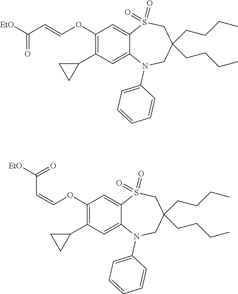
[EtO]C(=O)C=COC1=C(C2CC2)C=C2C(=C1)S(=O)(=O)CC(CCCC)(CCCC)CN2C1=CC=CC=C1.C(=COC1=C(C2CC2)C=C2C(=C1)S(=O)(=O)CC(CCCC)(CCCC)CN2C1=CC=CC=C1)C([EtO])=O
